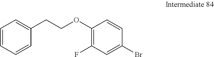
C1=CC=CC(CCOC2=C(F)C=C(Br)C=C2)=C1
